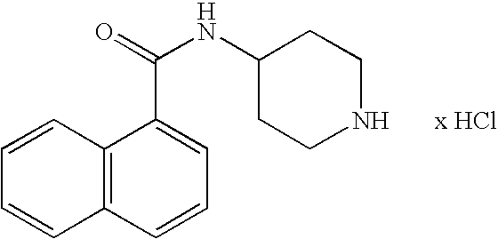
C12=C(C=CC=C1C(=O)NC1CCNCC1)C=CC=C2.[x HCl]
